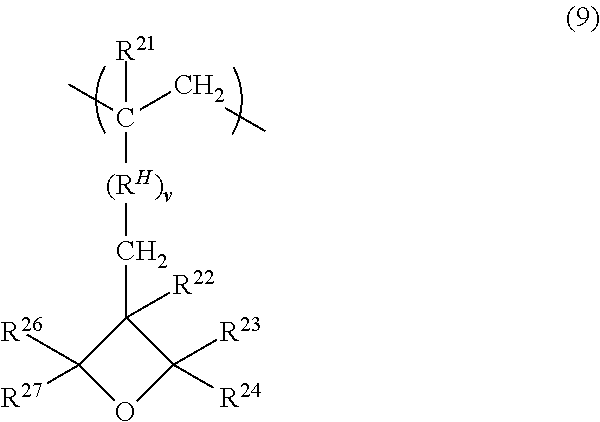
C([(RH)v]C(C)(CC)[R21])C1([R22])C([R26])([R27])OC1([R23])[R24]
